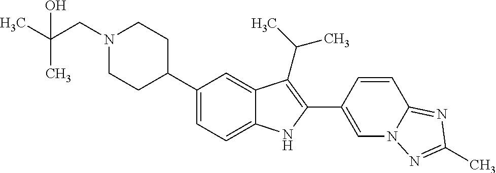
C1(C2CCN(CC(C)(C)O)CC2)=CC=C2C(=C1)C(C(C)C)=C(C1=CN3C(=NC(C)=N3)C=C1)N2
